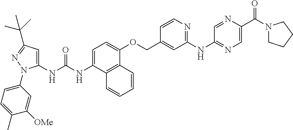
C1=C(NC(NC2=CC(C(C)(C)C)=NN2C2=CC=C(C)C([OMe])=C2)=O)C2=C(C(OCC3=CC(NC4=NC=C(C(N5CCCC5)=O)N=C4)=NC=C3)=C1)C=CC=C2
